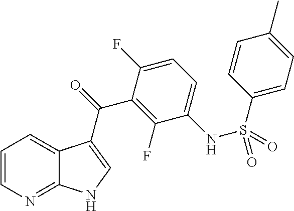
C12=NC=CC=C1C(C(=O)C1=C(F)C(NS(=O)(=O)C3=CC=C(C)C=C3)=CC=C1F)=CN2
